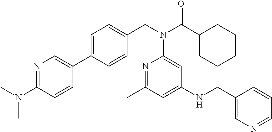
C1=C(C2=CN=C(N(C)C)C=C2)C=CC(CN(C(C2CCCCC2)=O)C2=CC(NCC3=CN=CC=C3)=CC(C)=N2)=C1
